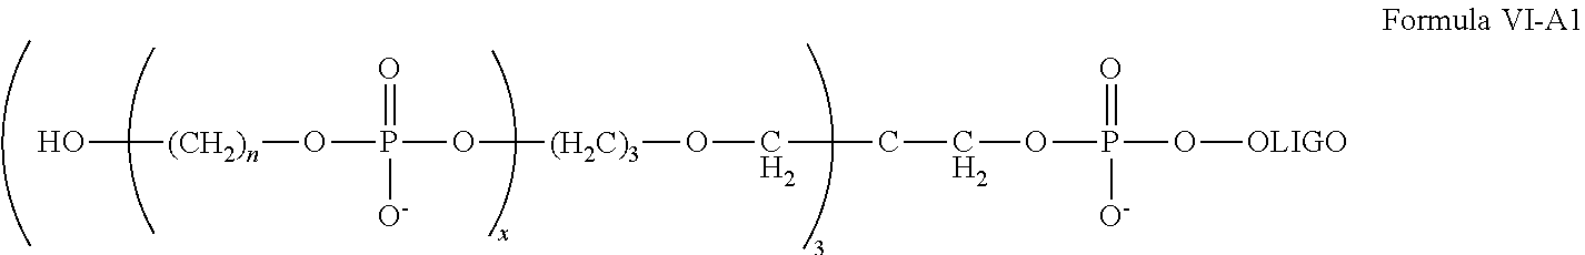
O[(CH2)n]OP(=O)(O[(H2C)3]OCCCOP(=O)(O[OLIGO])[O-])[O-]
